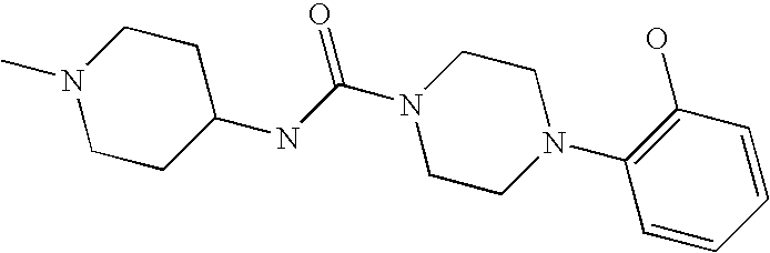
C1(N2CCN(C(=O)NC3CCN(C)CC3)CC2)=C(O)C=CC=C1
